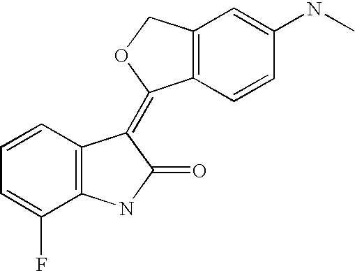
C12=C(COC1=C1C3=C(NC1=O)C(F)=CC=C3)C=C(NC)C=C2
